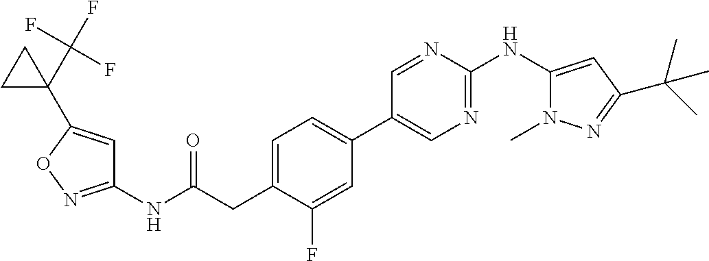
C1(NC(=O)CC2=CC=C(C3=CN=C(NC4=CC(C(C)(C)C)=NN4C)N=C3)C=C2F)=NOC(C2(C(F)(F)F)CC2)=C1
